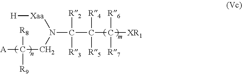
[A]C(CN([Xaa][H])C(C(C([XR1])([R6])[R7])([R4])[R5])([R2])[R3])([R8])[R9]
